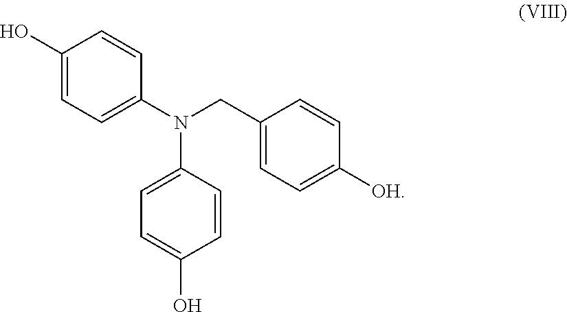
C1=CC(N(CC2=CC=C([OH])C=C2)C2=CC=C(O)C=C2)=CC=C1O
